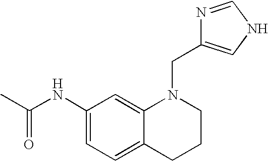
C1(NC(C)=O)=CC=C2C(=C1)N(CC1=CNC=N1)CCC2
